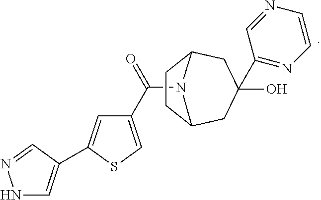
N1C=C(C2=CC(C(=O)N3C4CCC3CC(O)(C3=NC=CN=C3)C4)=CS2)C=N1
